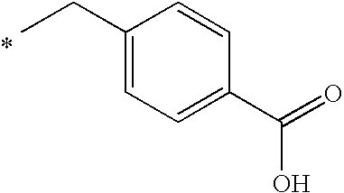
C1(CC)=CC=C(C(=O)O)C=C1
